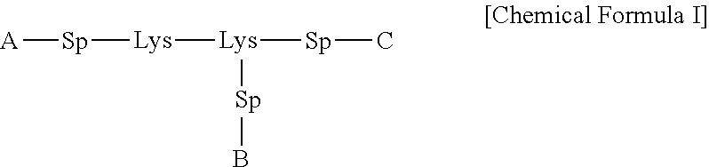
[A][Sp][Lys][Lys]([Sp]C)[Sp]B
